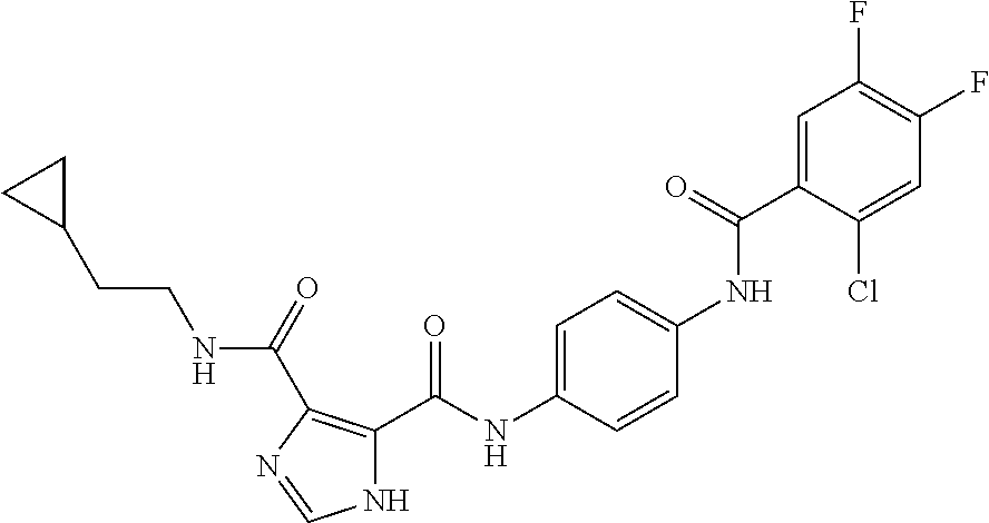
C1=C(C(NC2=CC=C(NC(C3=C(C(=O)NCCC4CC4)N=CN3)=O)C=C2)=O)C(Cl)=CC(F)=C1F
